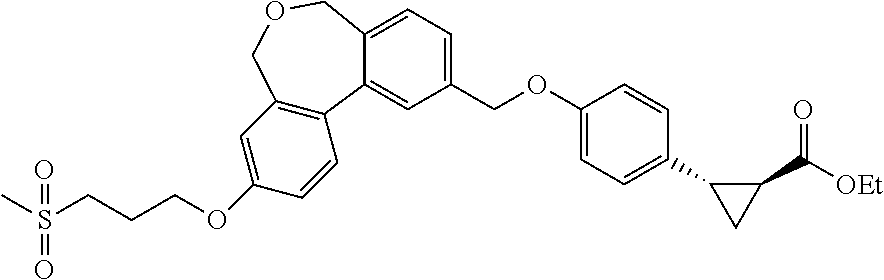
C1(OCCCS(C)(=O)=O)=CC2=C(C=C1)C1=CC(COC3=CC=C(C4CC4C([OEt])=O)C=C3)=CC=C1COC2
